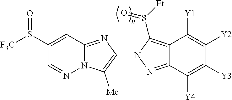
N12C(=NC(N3N=C4C(=C3S([Et])=O)C([Y1])=C([Y2])C([Y3])=C4[Y4])=C1[Me])C=C(S([F3C])=O)C=N2
